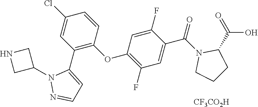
C1(F)=C(OC2=C(C3=CC=NN3C3CNC3)C=C(Cl)C=C2)C=C(F)C(C(N2CCCC2C(=O)O)=O)=C1.[CF3CO2H]
